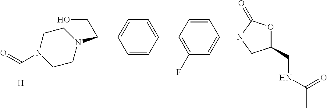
C1(C(CO)N2CCN(C([H])=O)CC2)=CC=C(C2=C(F)C=C(N3C(=O)OC(CNC(C)=O)C3)C=C2)C=C1
